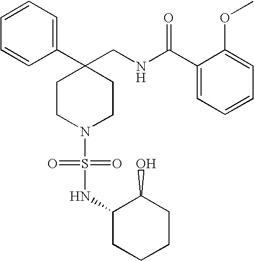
C1(CNC(C2=CC=CC=C2OC)=O)(C2=CC=CC=C2)CCN(S(=O)(=O)NC2CCCCC2O)CC1
